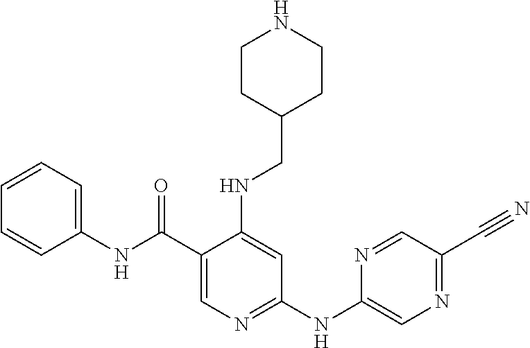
C1(C(NC2=CC=CC=C2)=O)=CN=C(NC2=CN=C(C#N)C=N2)C=C1NCC1CCNCC1
